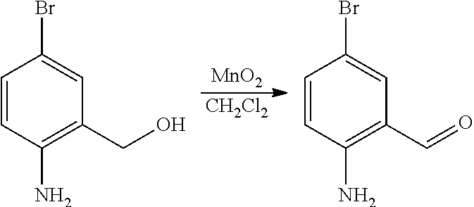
C1=CC(N)=C(CO)C=C1Br.[MnO2].[CH2Cl2].C1=CC(N)=C(C=O)C=C1Br
